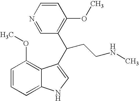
C1=CC=C2C(=C1OC)C(C(CCNC)C1=C(OC)C=CN=C1)=CN2
